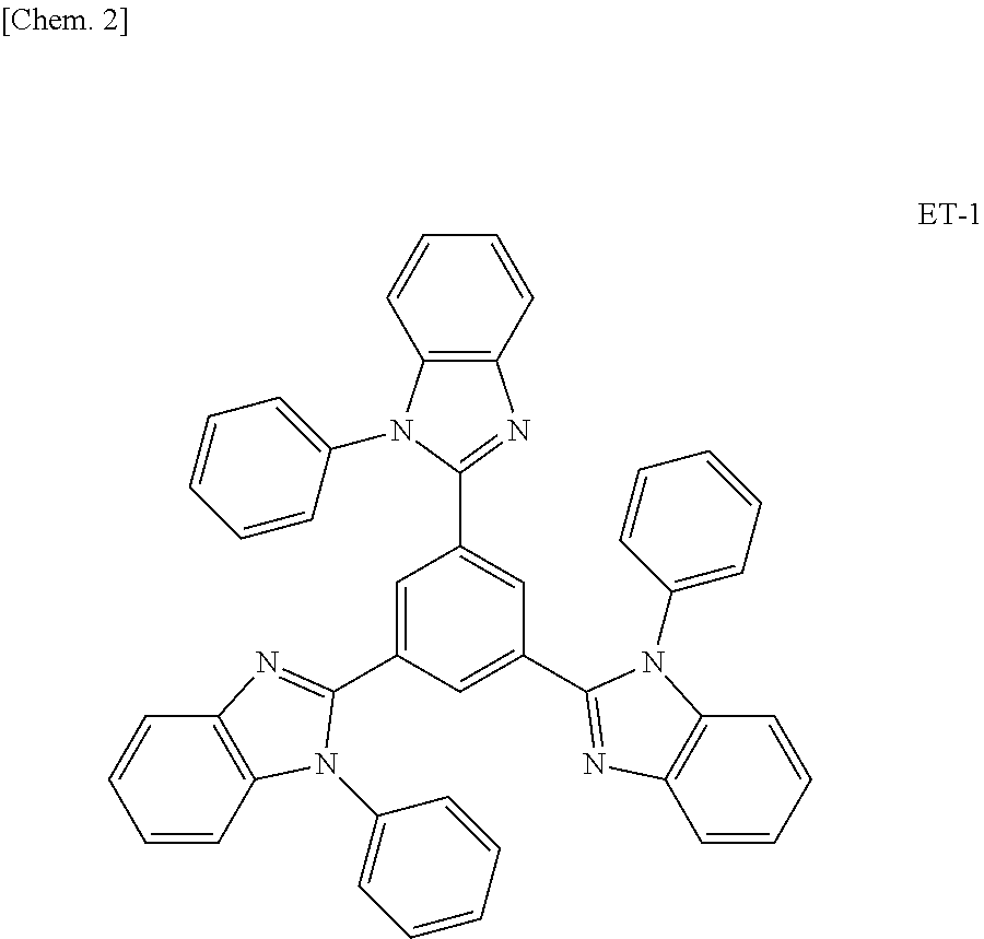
C12=C(C=CC=C1)N=C(C1=CC(C3=NC4=C(C=CC=C4)N3C3=CC=CC=C3)=CC(C3=NC4=C(C=CC=C4)N3C3=CC=CC=C3)=C1)N2C1=CC=CC=C1
